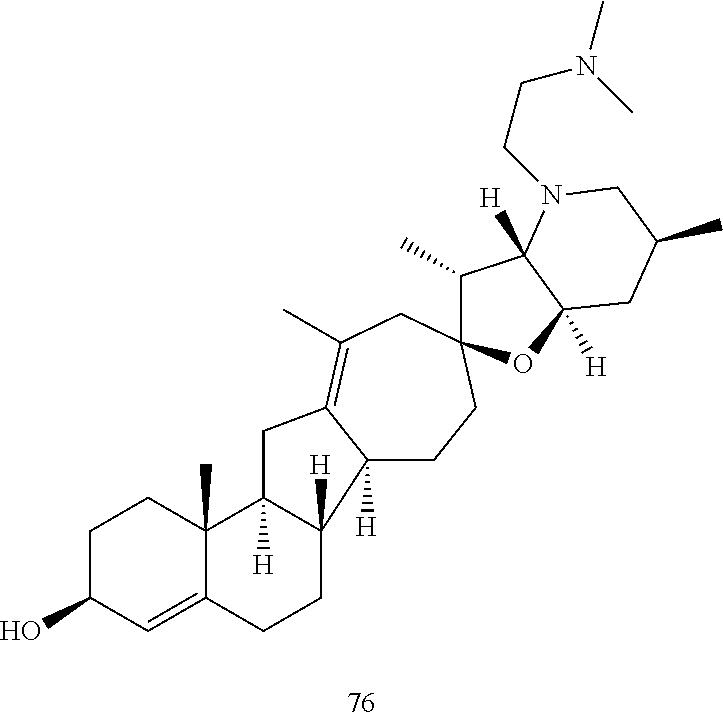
C1C(O)C=C2C(C)(C1)C1([H])C([H])(CC2)C2([H])CCC3(CC(C)=C2C1)C(C)C1([H])C([H])(O3)CC(C)CN1CCN(C)C
